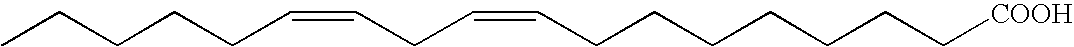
CCCCCC=CCC=CCCCCCCC[COOH]
